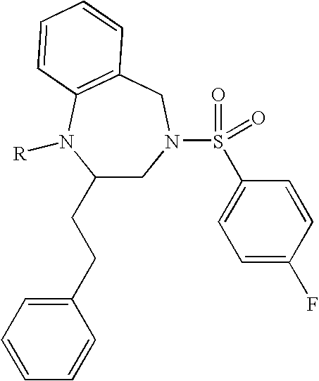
C1(CCC2CN(S(=O)(C3=CC=C(F)C=C3)=O)CC3=C(N2[R])C=CC=C3)=CC=CC=C1
